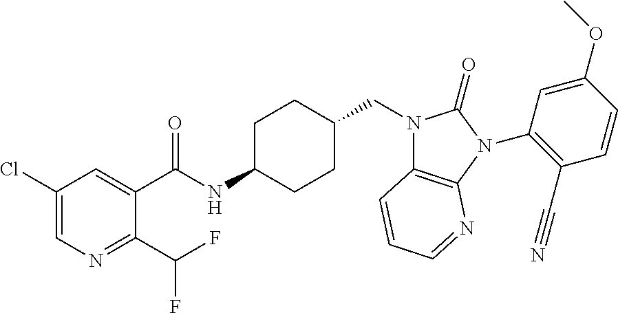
C1(Cl)=CN=C(C(F)F)C(C(NC2CCC(CN3C4=C(N(C5=C(C#N)C=CC(OC)=C5)C3=O)N=CC=C4)CC2)=O)=C1
